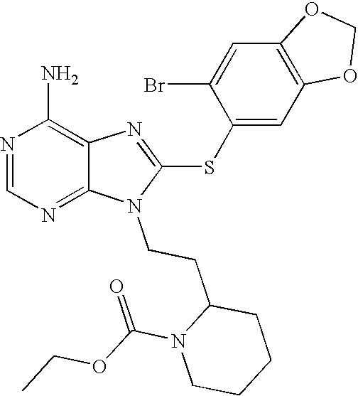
N1=CN=C2C(=C1N)N=C(SC1=CC3=C(C=C1Br)OCO3)N2CCC1N(C(OCC)=O)CCCC1
